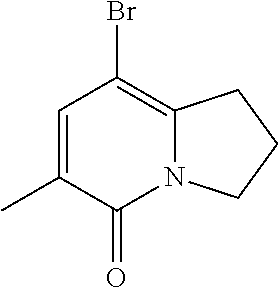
BrC1=C2N(C(=O)C(C)=C1)CCC2
